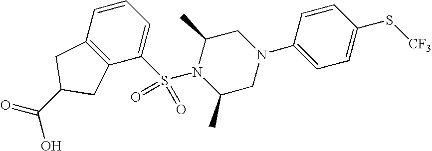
S(N1C(C)CN(C2=CC=C(S[CF3])C=C2)CC1C)(C1=CC=CC2=C1CC(C(O)=O)C2)(=O)=O
